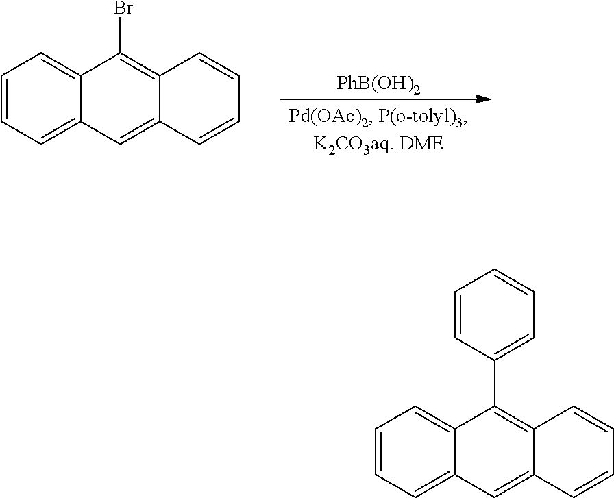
C1=CC=C2C(=C1)C(Br)=C1C(=C2)C=CC=C1.[PhB(OH)2].C1=CC=C2C(=C1)C(C1=CC=CC=C1)=C1C(=C2)C=CC=C1
